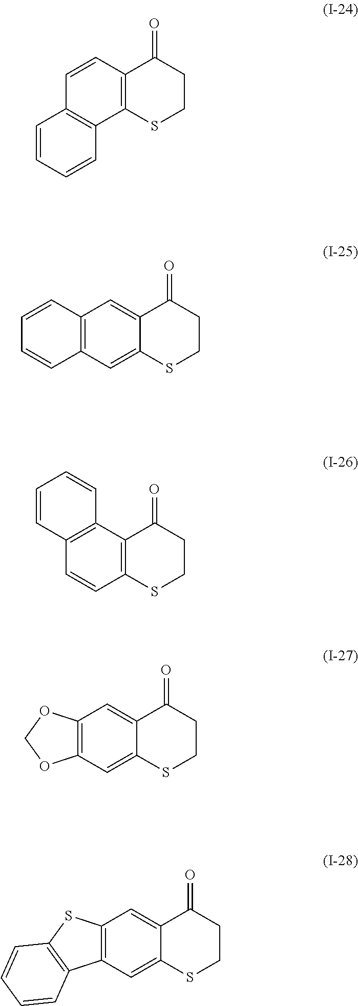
C1=CC=CC2=C1C=CC1=C2SCCC1=O.C12=C(C=C3C(=C1)C(=O)CCS3)C=CC=C2.C12=C(C3=C(C=C1)C=CC=C3)C(=O)CCS2.C12=C(C=C3C(=C1)C(=O)CCS3)OCO2.C12=C(C=C3C(=C1)C(=O)CCS3)C1=C(S2)C=CC=C1
